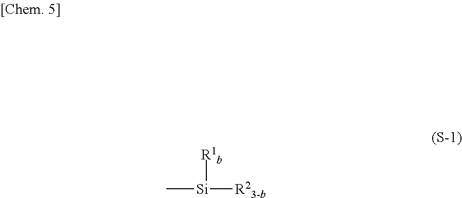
C[Si]([R1b])[R23-b]
